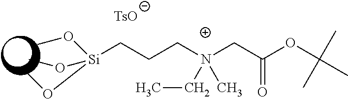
[Si](CCCN(CC(OC(C)(C)C)=O)(C)CC)(OC)(OC)OC.[TsO]
